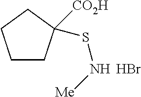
C1CC([CO2H])(SN[Me])CC1.Br
